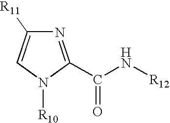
N1=C(C(=O)N[R12])N([R10])C=C1[R11]
